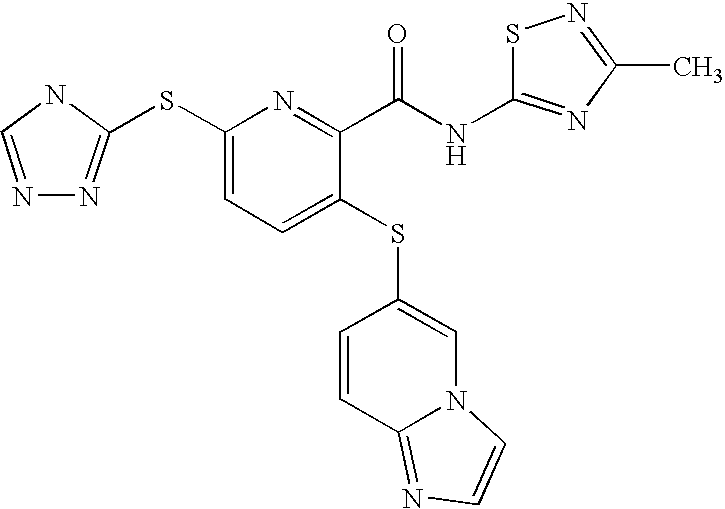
N1=CNC(SC2=CC=C(SC3=CN4C(=NC=C4)C=C3)C(C(NC3=NC(C)=NS3)=O)=N2)=N1
